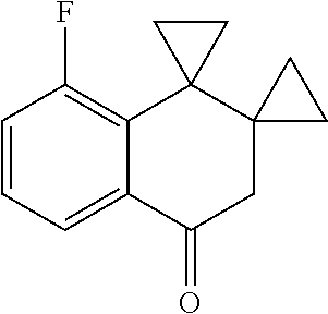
C1=CC=C2C(=C1F)C1(C3(CC2=O)CC3)CC1
